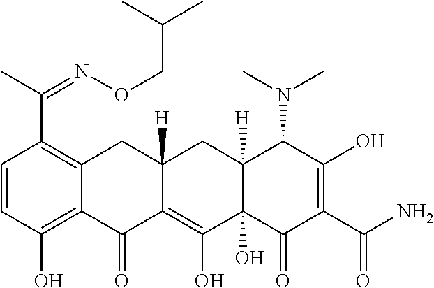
C1=CC(O)=C2C(=C1C(C)=NOCC(C)C)CC1([H])C(=C(O)C3(O)C([H])(C1)C(N(C)C)C(O)=C(C(N)=O)C3=O)C2=O
